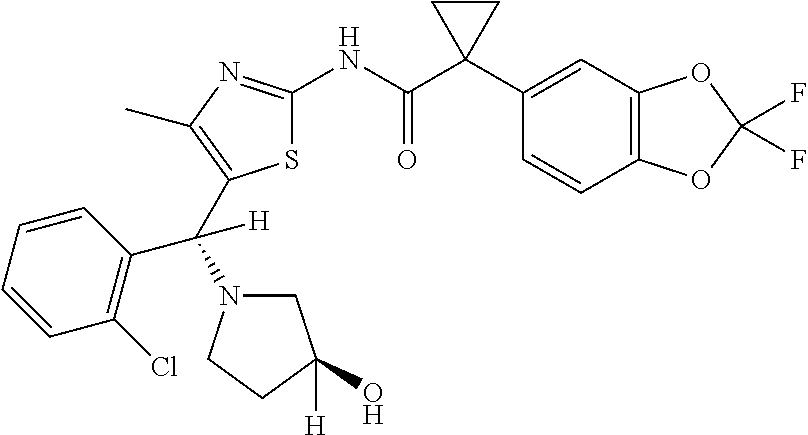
S1C(NC(C2(C3=CC4=C(C=C3)OC(F)(F)O4)CC2)=O)=NC(C)=C1C(C1=C(Cl)C=CC=C1)([H])N1CC([H])(O)CC1
